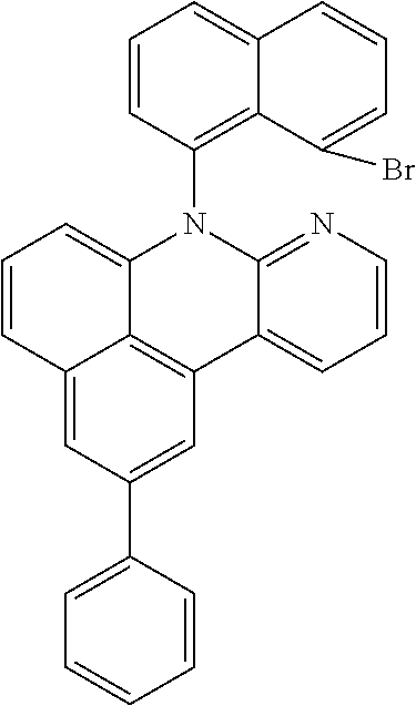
C1=CC2=CC(C3=CC=CC=C3)=CC3=C2C(=C1)N(C1=C2C(=CC=C1)C=CC=C2Br)C1=NC=CC=C31
